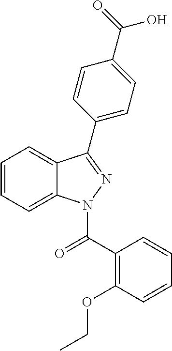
C1=CC=C2C(=C1)C(C1=CC=C(C(=O)O)C=C1)=NN2C(C1=C(OCC)C=CC=C1)=O
